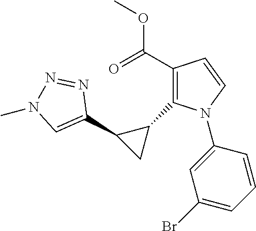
C1(C2=CN(C)N=N2)CC1C1=C(C(=O)OC)C=CN1C1=CC(Br)=CC=C1
